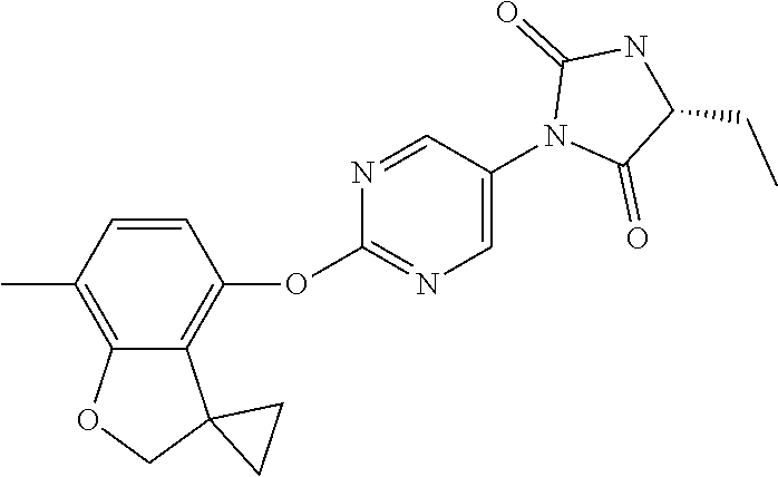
C1(C)=C2C(=C(OC3=NC=C(N4C(=O)C(CC)NC4=O)C=N3)C=C1)C1(CO2)CC1
